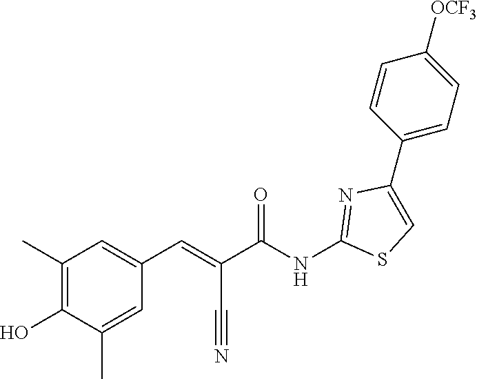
C1(C2=CC=C([OCF3])C=C2)=CSC(NC(C(C#N)=CC2=CC(C)=C(O)C(C)=C2)=O)=N1
